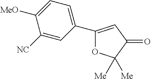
C1(C2=CC=C([MeO])C([NC])=C2)=CC(=O)C([Me])([Me])O1
